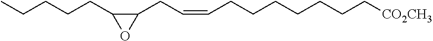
CCCCCC1OC1CC=CCCCCCCC[CO2CH3]
